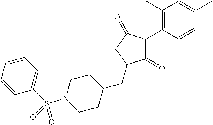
C1(=O)C(C2=C(C)C=C(C)C=C2C)C(=O)CC1CC1CCN(S(C2=CC=CC=C2)(=O)=O)CC1
